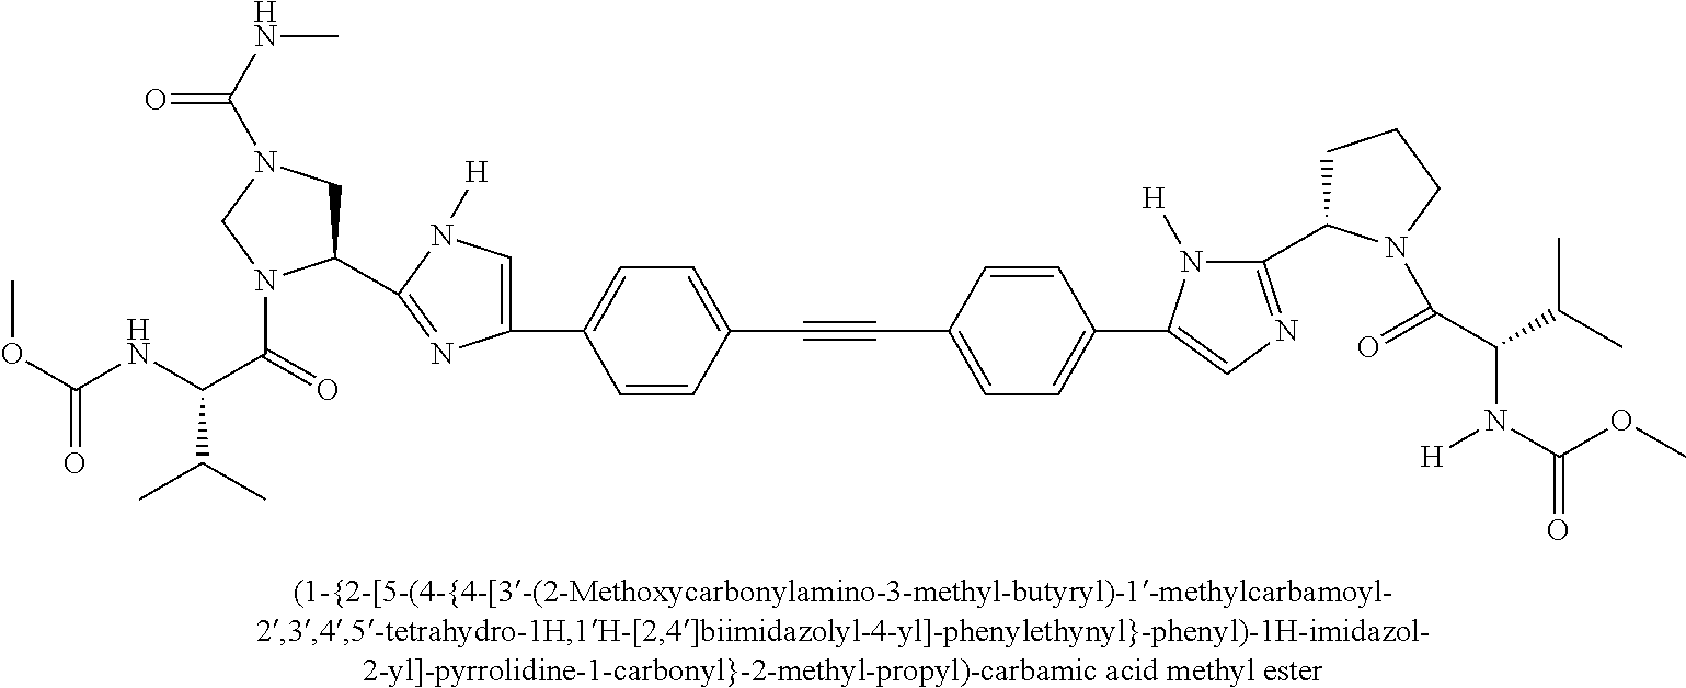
C1=CC(C2=CN([H])C(C3CN(C(NC)=O)CN3C(=O)C(NC(OC)=O)C(C)C)=N2)=CC=C1C#CC1=CC=C(C2=CN=C(C3CCCN3C(=O)C(N([H])C(=O)OC)C(C)C)N2[H])C=C1
